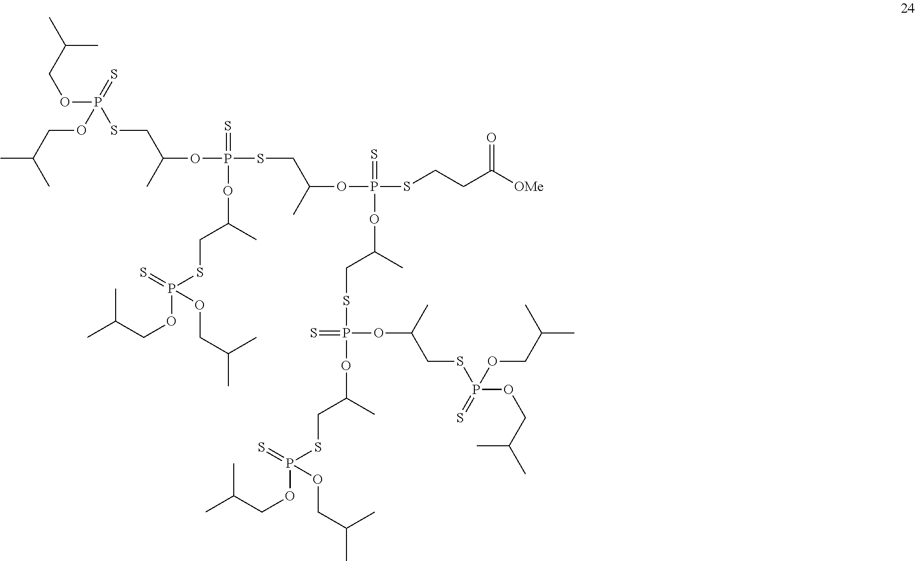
C(COP(SCC(OP(SCC(OP(SCCC([OMe])=O)(=S)OC(CSP(OC(CSP(OCC(C)C)(=S)OCC(C)C)C)(OC(CSP(OCC(C)C)(=S)OCC(C)C)C)=S)C)C)(=S)OC(CSP(OCC(C)C)(=S)OCC(C)C)C)C)(=S)OCC(C)C)(C)C
